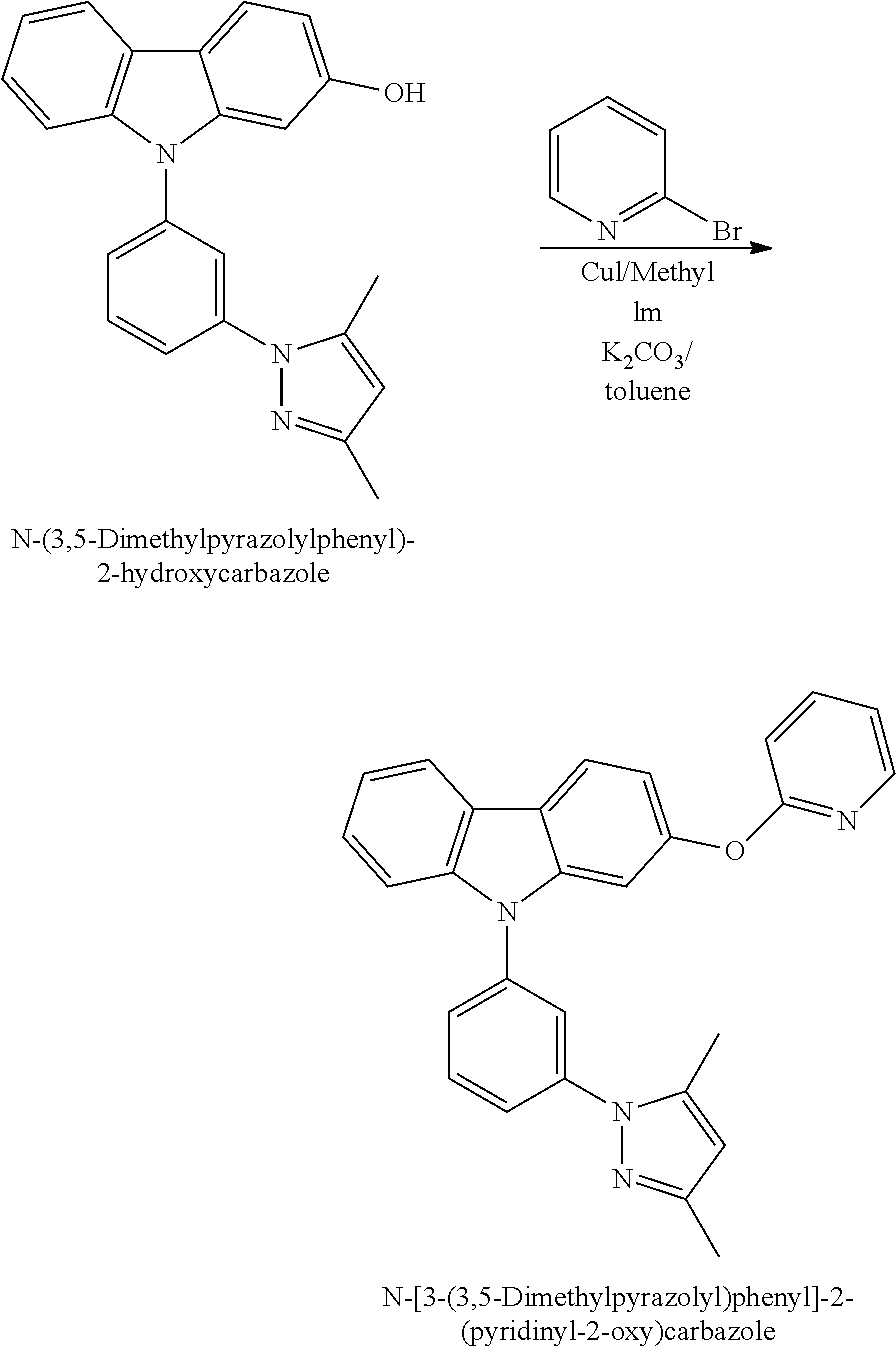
C12=CC=C(OC3=NC=CC=C3)C=C1N(C1=CC=CC(N3N=C(C)C=C3C)=C1)C1=C2C=CC=C1.C12=CC=C(O)C=C1N(C1=CC=CC(N3N=C(C)C=C3C)=C1)C1=C2C=CC=C1.C1=CN=C(Br)C=C1
